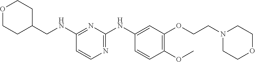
C1(NCC2CCOCC2)=NC(NC2=CC(OCCN3CCOCC3)=C(OC)C=C2)=NC=C1
